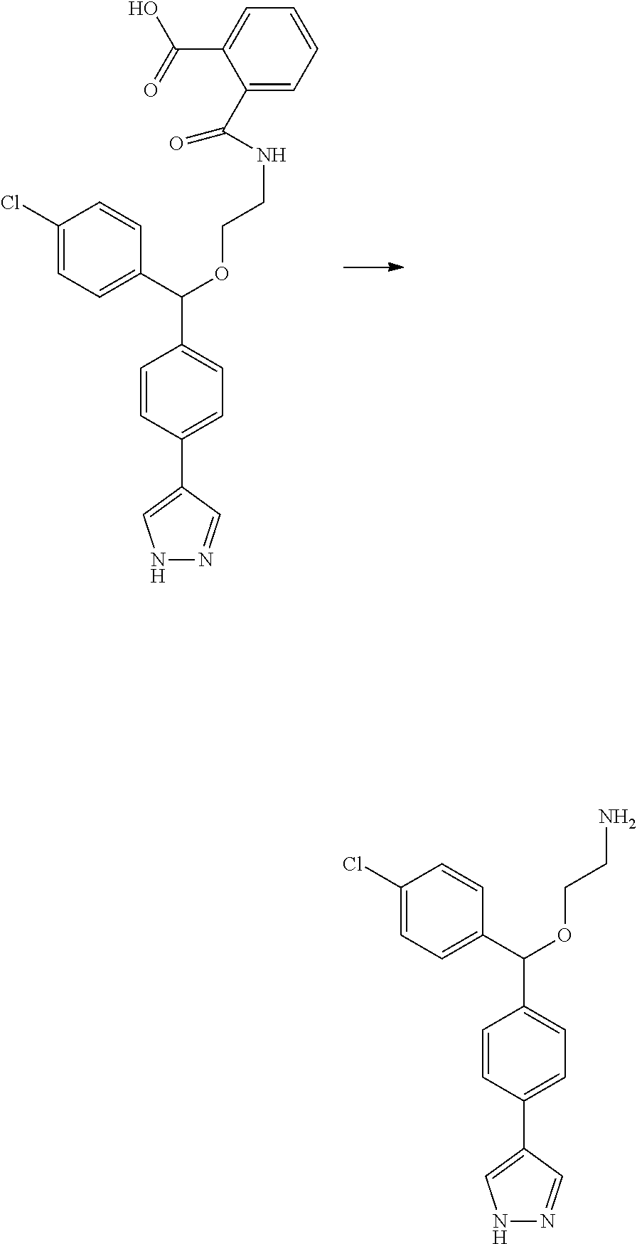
C1(C(NCCOC(C2=CC=C(Cl)C=C2)C2=CC=C(C3=CNN=C3)C=C2)=O)=CC=CC=C1C(=O)O.C(COC(C1=CC=C(Cl)C=C1)C1=CC=C(C2=CNN=C2)C=C1)N
